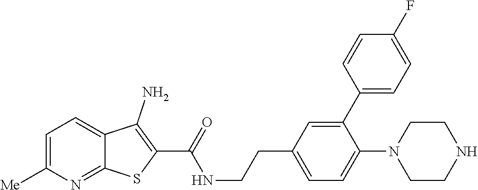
C1=C([Me])N=C2C(=C1)C(N)=C(C(=O)NCCC1=CC=C(N3CCNCC3)C(C3=CC=C(F)C=C3)=C1)S2
